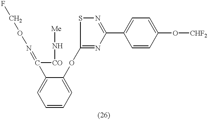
FCON=C(C1=CC=CC=C1OC1=NC(C2=CC=C(O[CHF2])C=C2)=NS1)[CO]N[Me]
